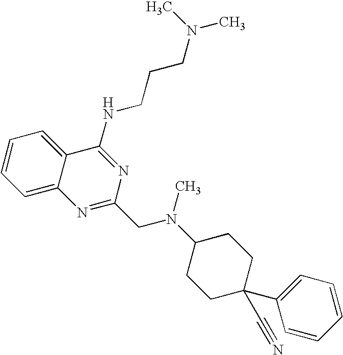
C1=CC=C2C(=C1)N=C(CN(C1CCC(C#N)(C3=CC=CC=C3)CC1)C)N=C2NCCCN(C)C
